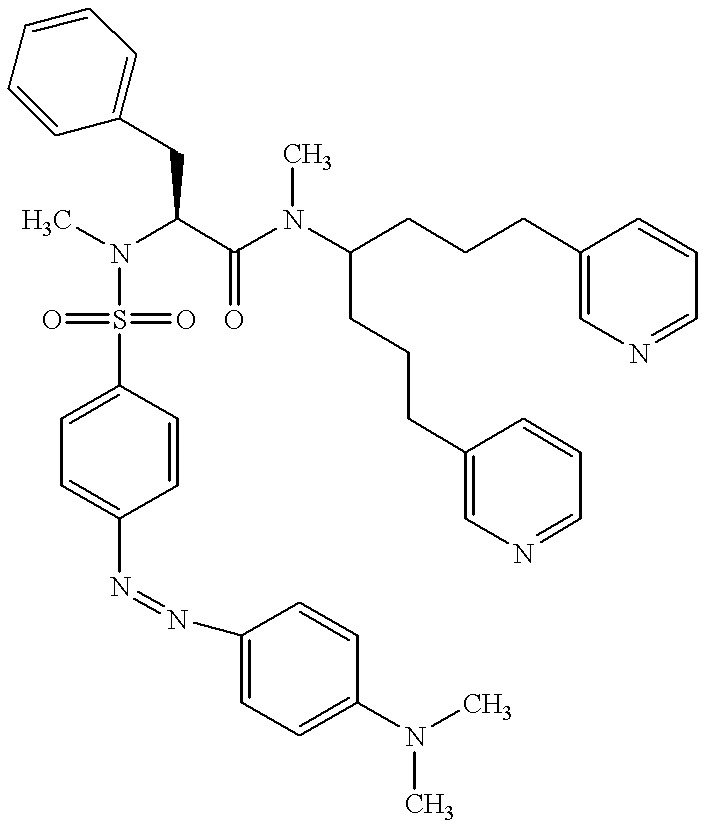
C(C(N(C(CCCC1=CN=CC=C1)CCCC1=CN=CC=C1)C)=O)(N(C)S(=O)(=O)C1=CC=C(N=NC2=CC=C(N(C)C)C=C2)C=C1)CC1=CC=CC=C1
